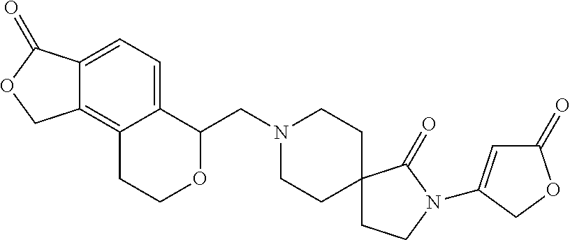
C12=CC=C3C(=C1CCOC2CN1CCC2(CC1)CCN(C1=CC(=O)OC1)C2=O)COC3=O
